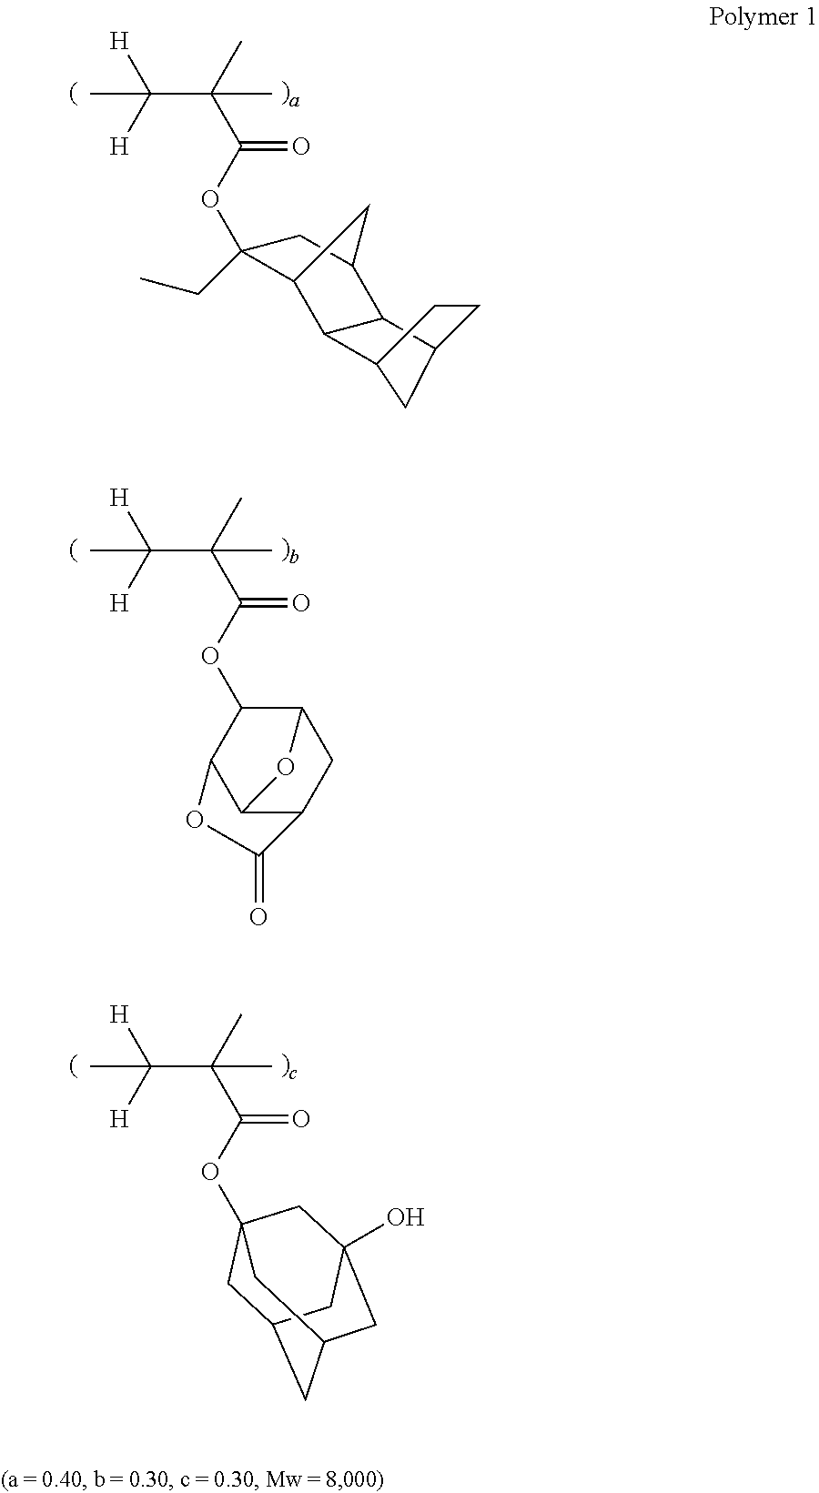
C(C(C)(C(OC1(CC)C2C3C(C(C1)C2)C1CCC3C1)=O)C)([H])([H])C.C(C(C)(C(OC1C2C3C(CC1O3)C(=O)O2)=O)C)([H])([H])C.C(C(C)(C(OC12CC3CC(CC(O)(C1)C3)C2)=O)C)([H])([H])C
